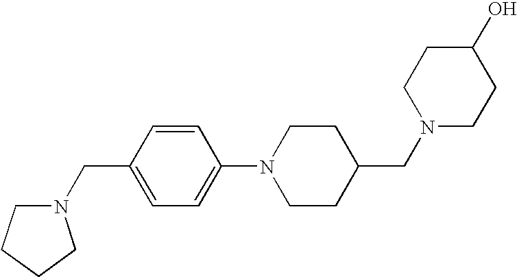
C1=CC(CN2CCCC2)=CC=C1N1CCC(CN2CCC(O)CC2)CC1
